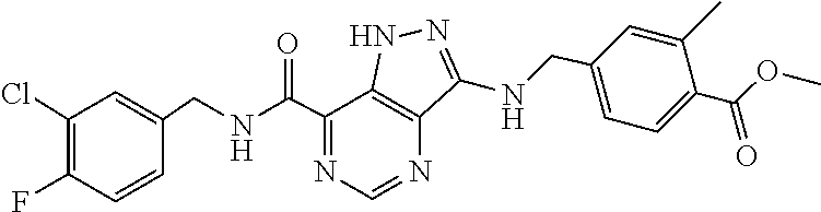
C1(Cl)=C(F)C=CC(CNC(C2=NC=NC3=C2NN=C3NCC2=CC=C(C(OC)=O)C(C)=C2)=O)=C1
